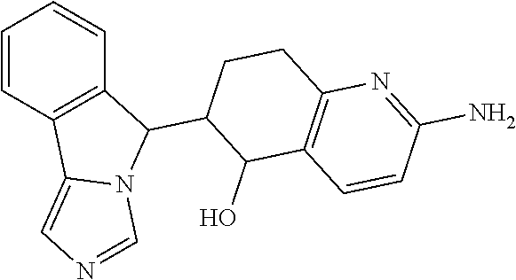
C1=CC2=C(C=C1)C(C1CCC3=C(C1O)C=CC(N)=N3)N1C2=CN=C1
